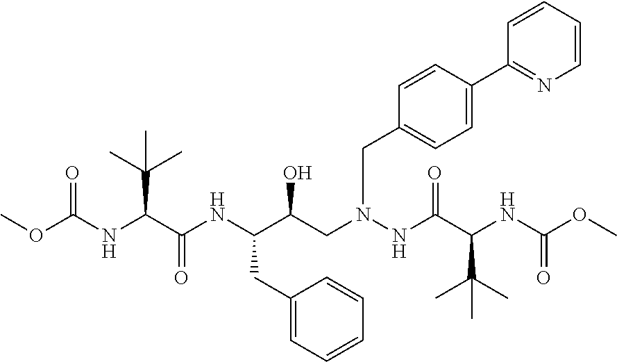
COC(NC(C(NC(C(CN(NC(C(NC(OC)=O)C(C)(C)C)=O)CC1=CC=C(C2=NC=CC=C2)C=C1)O)CC1=CC=CC=C1)=O)C(C)(C)C)=O
